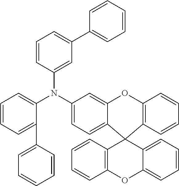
C1=CC2=C(C=C1)C1(C3=CC=C(N(C4=CC(C5=CC=CC=C5)=CC=C4)C4=CC=CC=C4C4=CC=CC=C4)C=C3O2)C2=CC=CC=C2OC2=C1C=CC=C2
